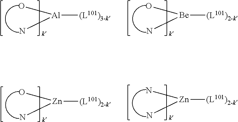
O[Al]([(L101)3-k])N.O[Be]([(L101)2-k])N.O[Zn]([(L101)2-k])N.N[Zn]([(L101)2-k])N
